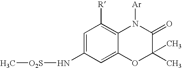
C[O2S]NC1=CC([R])=C2C(=C1)OC(C)(C)C(=O)N2[Ar]
